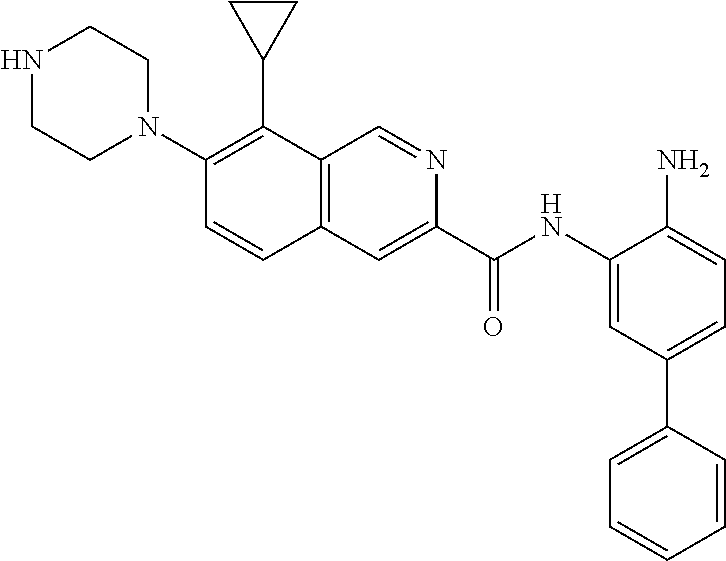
C12=C(C=C(C(NC3=CC(C4=CC=CC=C4)=CC=C3N)=O)N=C1)C=CC(N1CCNCC1)=C2C1CC1
